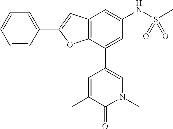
C1=CC(C2=CC3=C(O2)C(C2=CN(C)C(=O)C(C)=C2)=CC(NS(C)(=O)=O)=C3)=CC=C1
